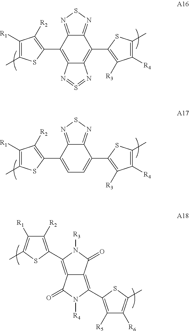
C12=NSN=C1C(C1=C([R3])C([R4])=C(C)S1)=C1C(=C2C2=C([R2])C([R1])=C(C)S2)N=S=N1.C12=NSN=C1C(C1=C([R3])C([R4])=C(C)S1)=CC=C2C1=C([R2])C([R1])=C(C)S1.C1([R2])=C(C2=C3C(=C(C4=C([R5])C([R6])=C(C)S4)N([R4])C3=O)C(=O)N2[R3])SC(C)=C1[R1]
